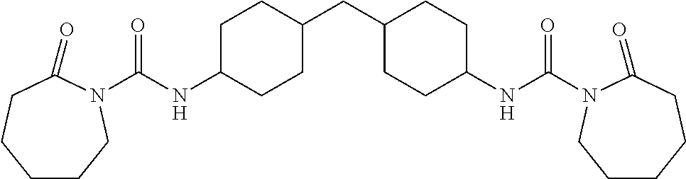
C1CCN(C(NC2CCC(CC3CCC(NC(N4C(=O)CCCCC4)=O)CC3)CC2)=O)C(=O)CC1
